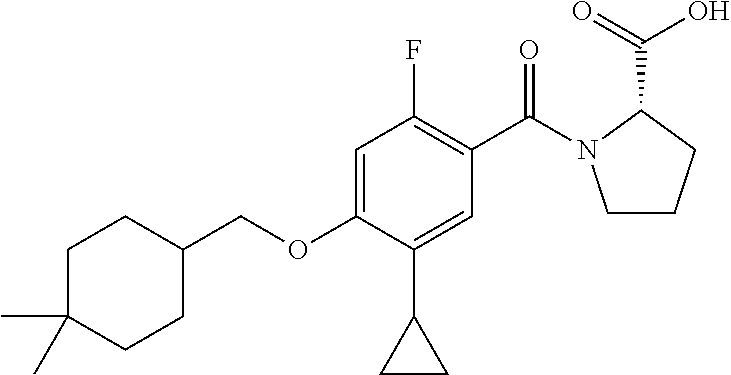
C1C(C)(C)CCC(COC2=CC(F)=C(C(=O)N3CCCC3C(O)=O)C=C2C2CC2)C1
